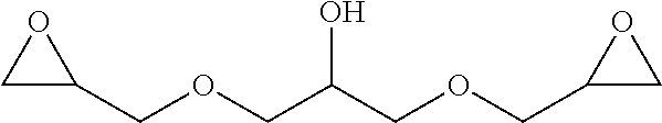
C1(COCC(COCC2CO2)O)OC1
